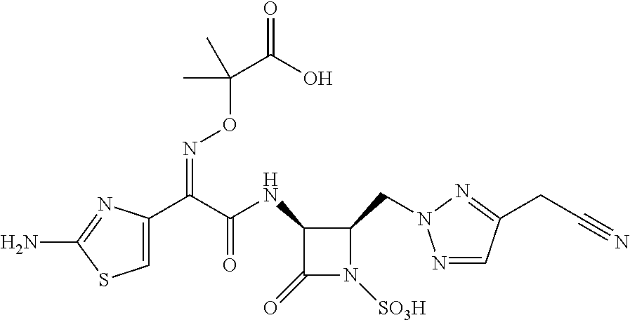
C(=NOC(C(O)=O)(C)C)(C1=CSC(N)=N1)C(NC1C(=O)N([SO3H])C1CN1N=CC(CC#N)=N1)=O
